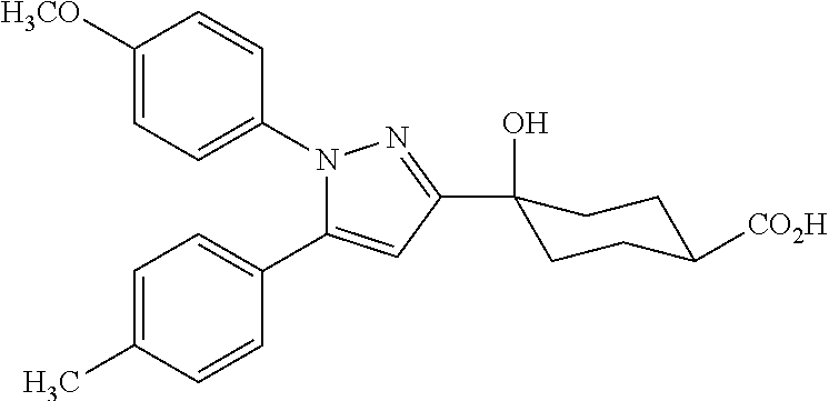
C1([H3CO])=CC=C(N2C(C3=CC=C(C)C=C3)=CC(C3(O)CCC([CO2H])CC3)=N2)C=C1
